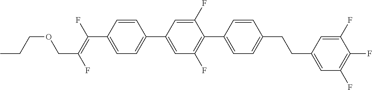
C1=CC(C(=C(F)COCCC)F)=CC=C1C1=CC(F)=C(C2=CC=C(CCC3=CC(F)=C(F)C(F)=C3)C=C2)C(F)=C1
